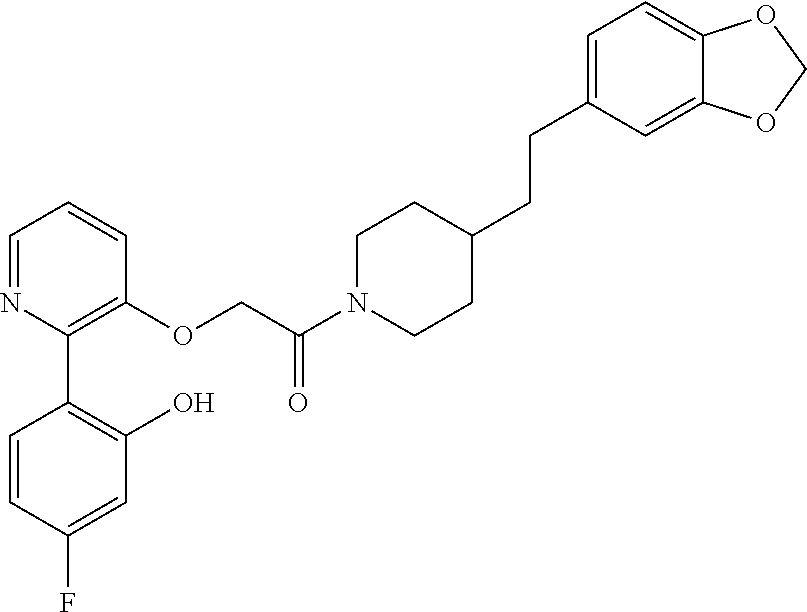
C1=NC(C2=C(O)C=C(F)C=C2)=C(OCC(N2CCC(CCC3=CC=C4C(=C3)OCO4)CC2)=O)C=C1
